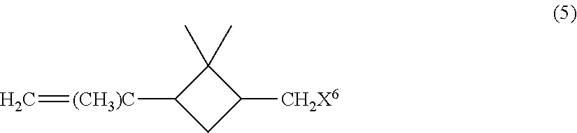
[(CH3)C](C1CC([CH2X6])C1(C)C)=C
